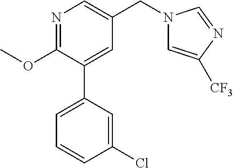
C1(OC)=NC=C(CN2C=C([CF3])N=C2)C=C1C1=CC=CC(Cl)=C1
